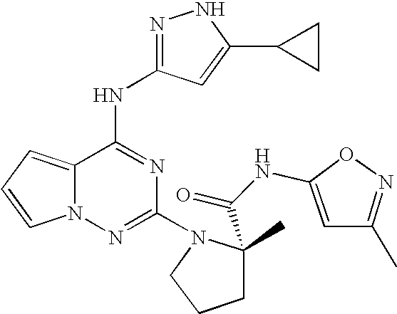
C1(N2CCCC2(C(=O)NC2=CC(C)=NO2)C)=NN2C(=CC=C2)C(NC2=NNC(C3CC3)=C2)=N1
